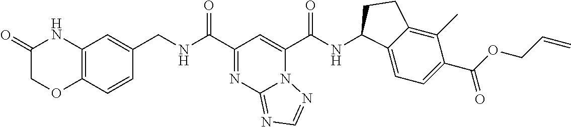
N12C(C(NC3C4=CC=C(C(OCC=C)=O)C(C)=C4CC3)=O)=CC(C(NCC3=CC4=C(C=C3)OCC(=O)N4)=O)=NC1=NC=N2
